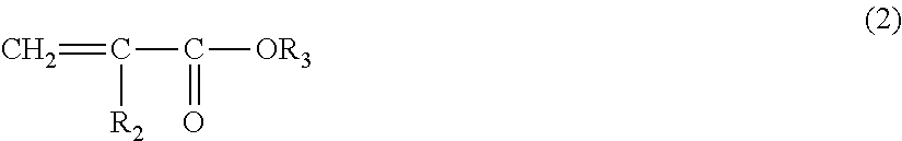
C(=C)(C([OR3])=O)[R2]
